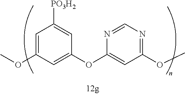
C1=C(OC)C=C(OC2=CC(OC)=NC=N2)C=C1[PO3H2]
